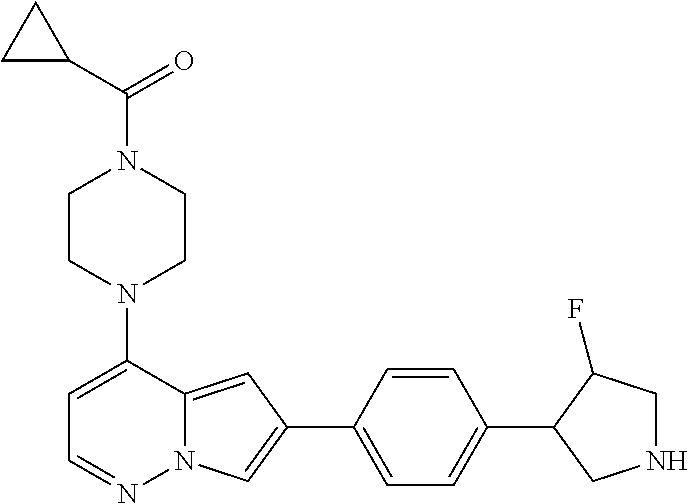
C1CN(C2=CC=NN3C2=CC(C2=CC=C(C4CNCC4F)C=C2)=C3)CCN1C(C1CC1)=O
